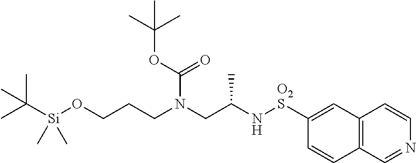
C12=C(C=NC=C1)C=CC([O2S]NC(CN(CCCO[Si](C(C)(C)C)(C)C)C(=O)OC(C)(C)C)C)=C2
